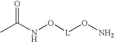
CC(NO[L]ON)=O
